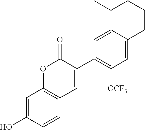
C1=C(CCCCC)C=CC(C2=CC3=C(OC2=O)C=C(O)C=C3)=C1[OCF3]
